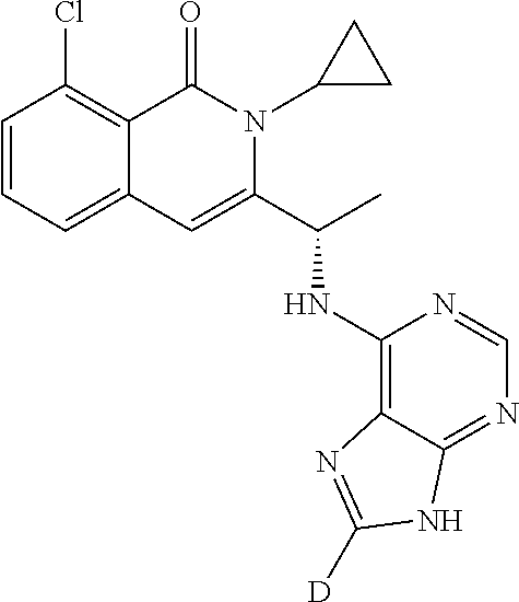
C1=CC=C2C(=C1Cl)C(=O)N(C1CC1)C(C(NC1=C3C(=NC=N1)NC([D])=N3)C)=C2
